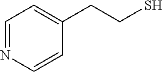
C1=NC=CC(CCS)=C1
